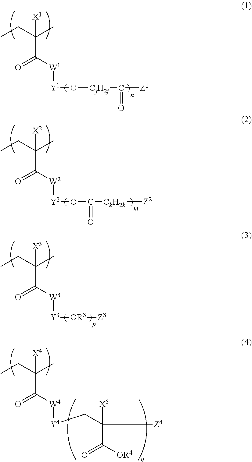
CCC(C)([X1])C([W1][Y1]O[CjH2j]C([Z1])=O)=O.CCC(C)([X2])C([W2][Y2]OC([CkH2k][Z2])=O)=O.CCC(C)([X3])C([W3][Y3][OR3][Z3])=O.CCC(C)([X4])C([W4][Y4]CC([Z4])([X5])C([OR4])=O)=O
